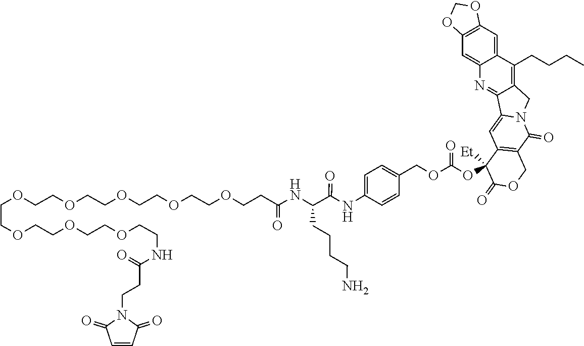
C(COCCOCCOCCOCCNC(CCN1C(=O)C=CC1=O)=O)OCCOCCOCCOCCC(=O)NC(CCCCN)C(NC1=CC=C(COC(=O)OC2([Et])C3=C(C(=O)N4C(=C3)C3=NC5=CC6=C(C=C5C(CCCC)=C3C4)OCO6)COC2=O)C=C1)=O
